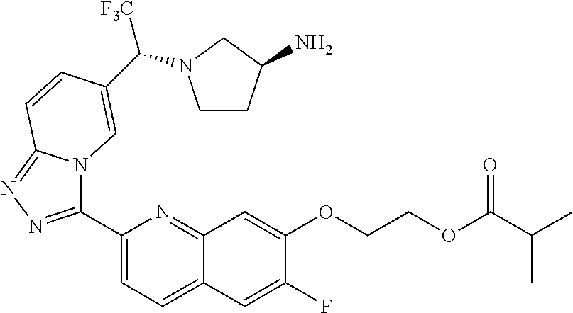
C1(C2=NN=C3N2C=C(C([F3C])N2CCC(N)C2)C=C3)=CC=C2C(=N1)C=C(OCCOC(C(C)C)=O)C(F)=C2
